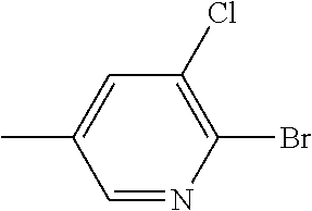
CC1=CC(Cl)=C(Br)N=C1
